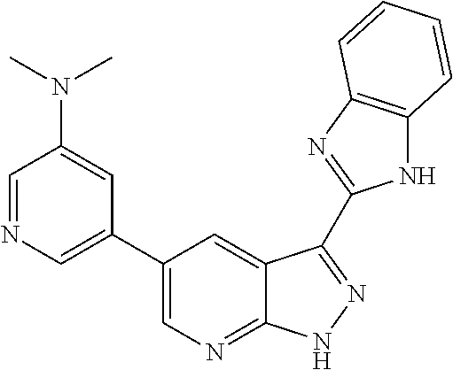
N1C2=C(N=C1C1=NNC3=NC=C(C4=CN=CC(N(C)C)=C4)C=C31)C=CC=C2
